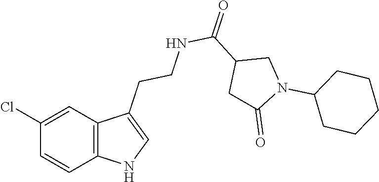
C1(Cl)=CC2=C(C=C1)NC=C2CCNC(C1CC(=O)N(C2CCCCC2)C1)=O
